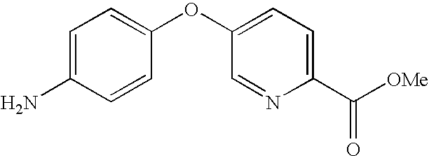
C1(C([OMe])=O)=CC=C(OC2=CC=C(N)C=C2)C=N1
